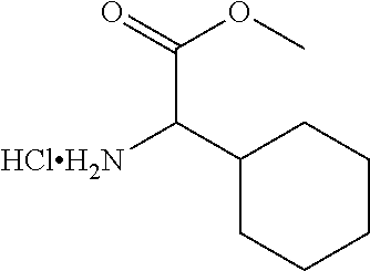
C1(C([HClH2N])C(=O)OC)CCCCC1
